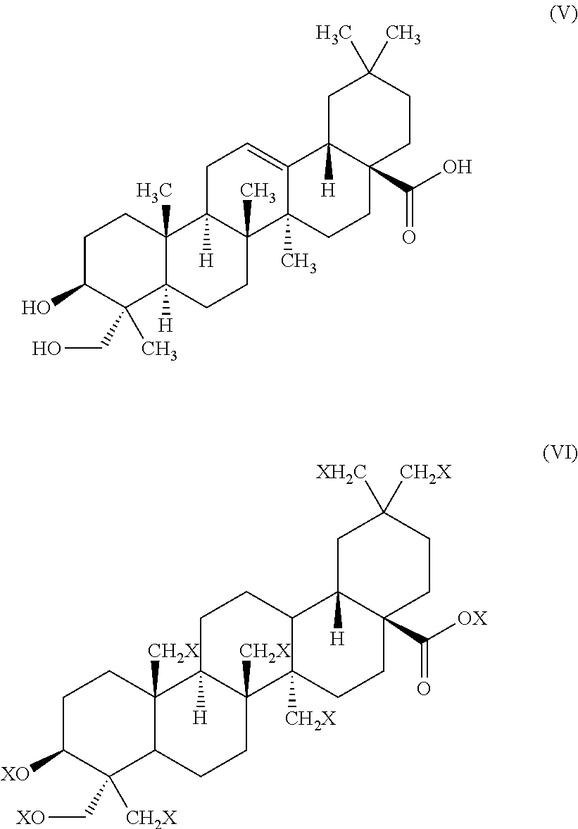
C1C(O)C(CO)(C)C2([H])C(C)(C1)C1([H])C(C)(CC2)C2(C)C(=CC1)C1([H])C(C(O)=O)(CC2)CCC(C)(C)C1.C1C([XO])C(C[XO])([CH2X])C2C([CH2X])(C1)C1([H])C([CH2X])(CC2)C2([CH2X])C(CC1)C1([H])C(C([OX])=O)(CC2)CCC([CH2X])([XH2C])C1
